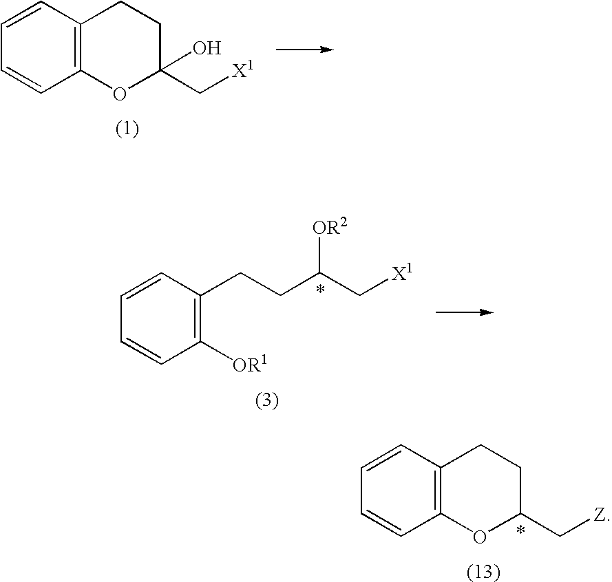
C1([OR1])=C(CCC(C[X1])[OR2])C=CC=C1.C12=C(C=CC=C1)CCC(C[Z])O2.C12=C(C=CC=C1)CCC(C[X1])(O)O2
